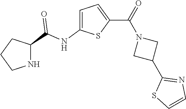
C1(NC(C2CCCN2)=O)=CC=C(C(=O)N2CC(C3=NC=CS3)C2)S1
